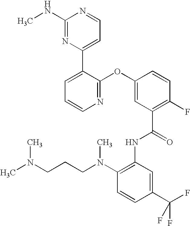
N1=C(OC2=CC(C(=O)NC3=C(N(CCCN(C)C)C)C=CC(C(F)(F)F)=C3)=C(F)C=C2)C(C2=CC=NC(NC)=N2)=CC=C1
